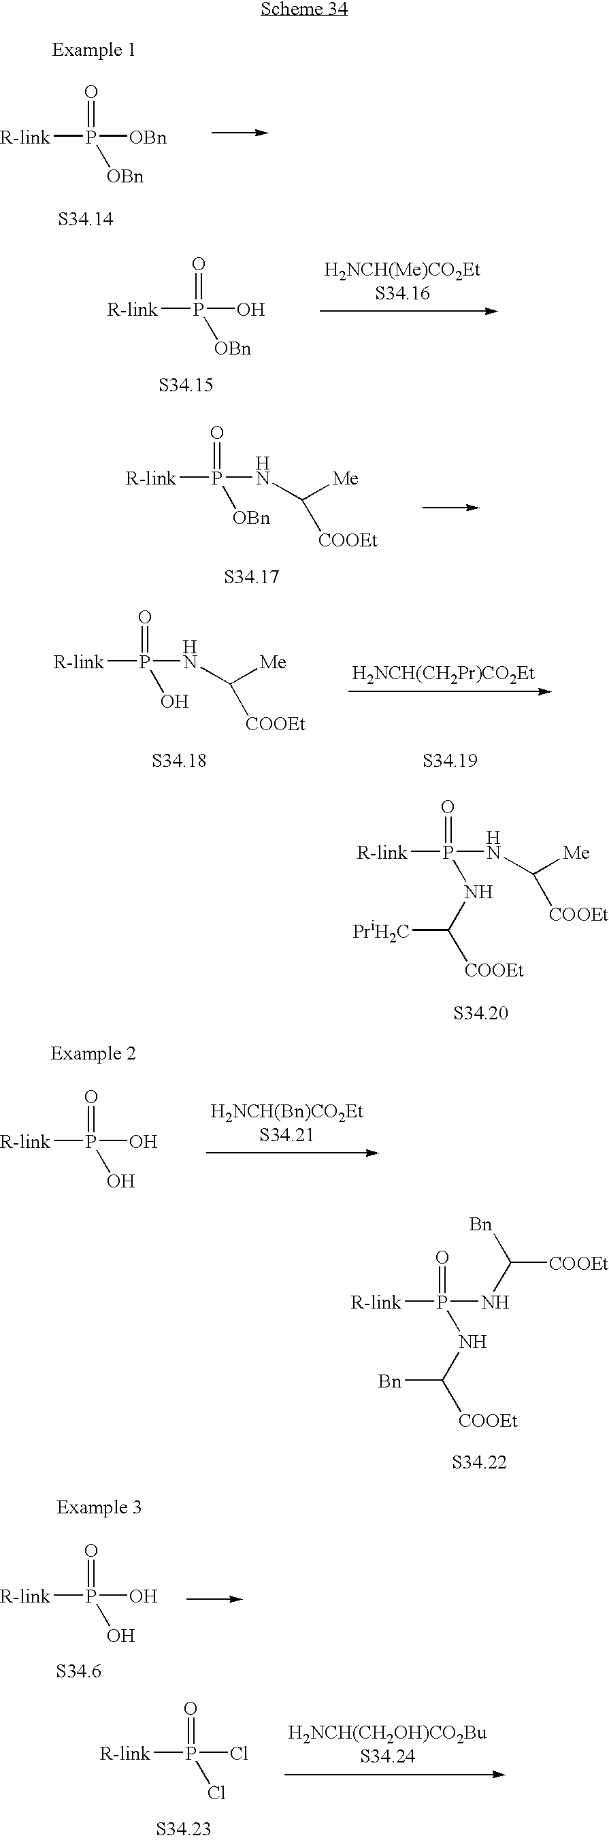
[R-link]P([OBn])([OBn])=O.[R-link]P(O)([OBn])=O.[R-link]P(NC([Me])[COOEt])([OBn])=O.[H2NCH(CH2Pr)CO2Et].[R-link]P(NC([Me])[COOEt])(O)=O.[R-link]P(NC([Me])[COOEt])(NC([COOEt])[PriH2C])=O.[R-link]P(O)(=O)O.[R-link]P(NC([Bn])[COOEt])(=O)NC([Bn])[COOEt].[R-link]P(O)(=O)O.[R-link]P(Cl)(=O)Cl
